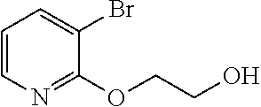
C1=CN=C(OCCO)C(Br)=C1
